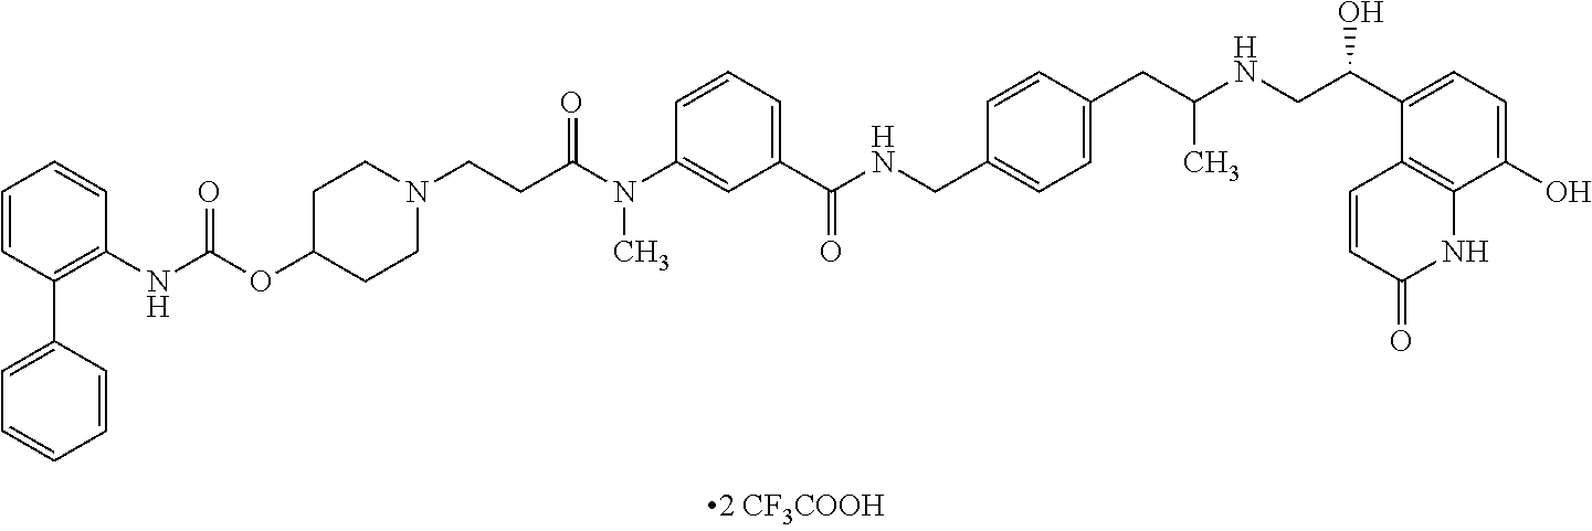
C1=CC(C2=CC=CC=C2)=C(NC(=O)OC2CCN(CCC(N(C3=CC(C(NCC4=CC=C(CC(NCC(C5=CC=C(O)C6=C5C=CC(=O)N6)O)C)C=C4)=O)=CC=C3)C)=O)CC2)C=C1
